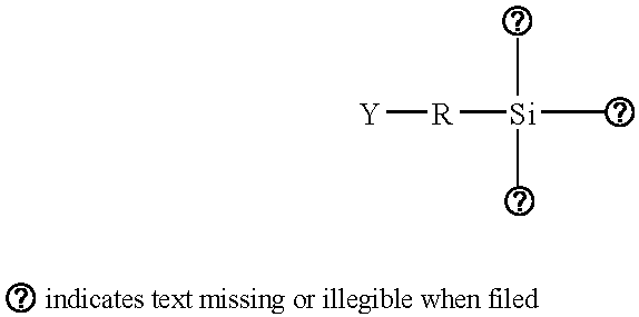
[Y][R][Si](C)(C)C
